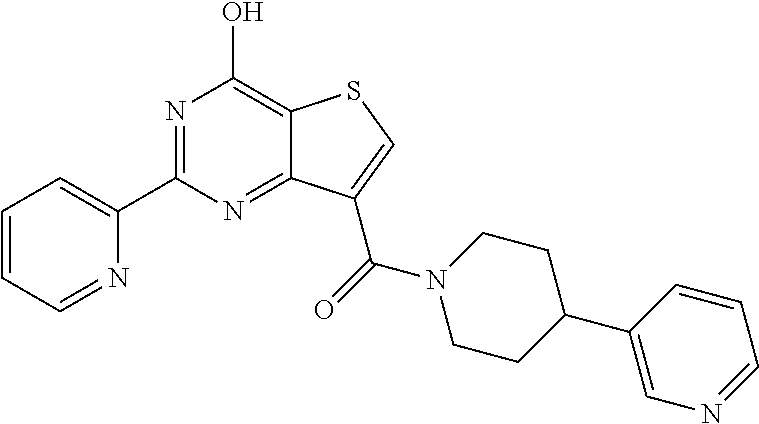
N1=C(C2=CC=CC=N2)N=C2C(=C1O)SC=C2C(=O)N1CCC(C2=CN=CC=C2)CC1
